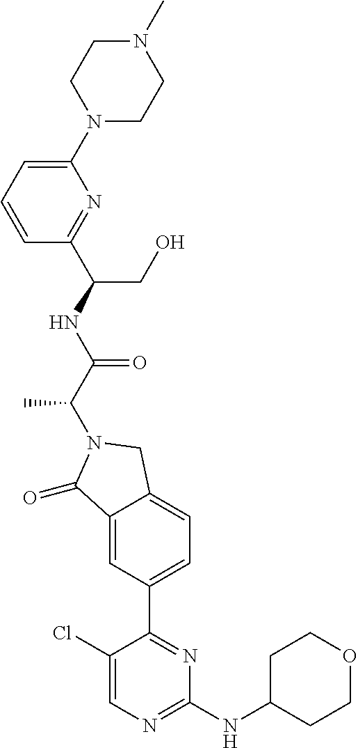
C1(Cl)=CN=C(NC2CCOCC2)N=C1C1=CC=C2C(=C1)C(=O)N(C(C(NC(C1=NC(N3CCN(C)CC3)=CC=C1)CO)=O)C)C2
